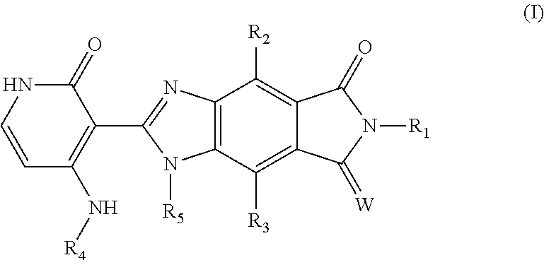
C1=CNC(=O)C(C2=NC3=C(N2[R5])C([R3])=C2C(=C3[R2])C(=O)N([R1])C2=[W])=C1N[R4]
